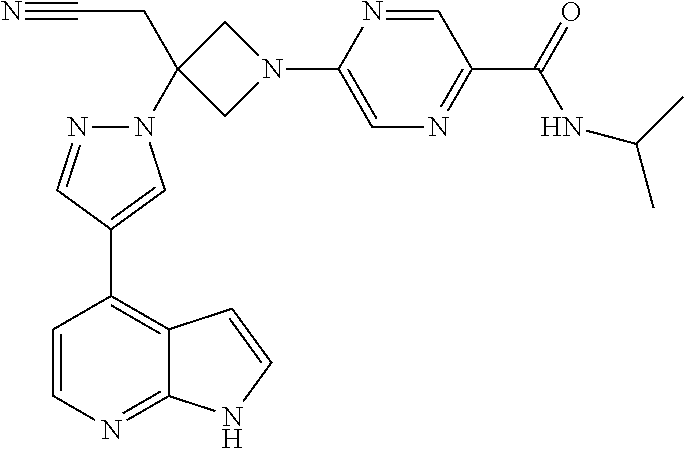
C1(C2=CN(C3(CC#N)CN(C4=CN=C(C(=O)NC(C)C)C=N4)C3)N=C2)=C2C(=NC=C1)NC=C2
